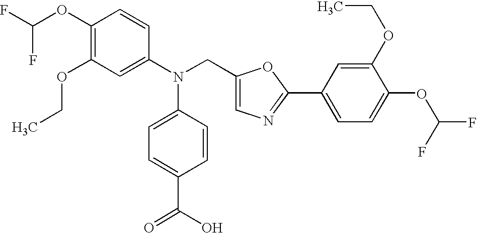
C1(OC(F)F)=C(OCC)C=C(N(CC2=CN=C(C3=CC=C(OC(F)F)C(OCC)=C3)O2)C2=CC=C(C(O)=O)C=C2)C=C1
